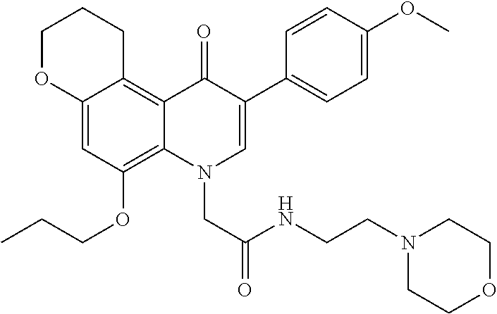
C12=CC(OCCC)=C3C(=C1CCCO2)C(=O)C(C1=CC=C(OC)C=C1)=CN3CC(NCCN1CCOCC1)=O
